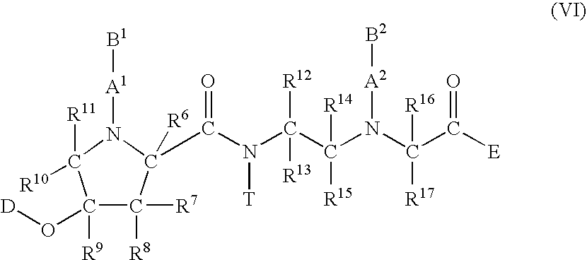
C1(O[D])([R9])C([R8])([R7])C([R6])(C(N(C(C(N(C([R16])([R17])C([E])=O)[A2][B2])([R14])[R15])([R12])[R13])[T])=O)N([A1][B1])C1([R11])[R10]
